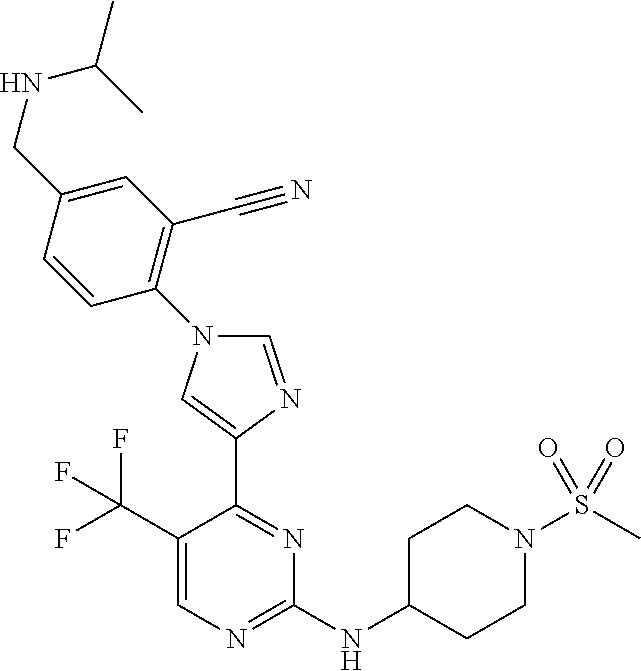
C1(NC2CCN(S(C)(=O)=O)CC2)=NC=C(C(F)(F)F)C(C2=CN(C3=C(C#N)C=C(CNC(C)C)C=C3)C=N2)=N1
